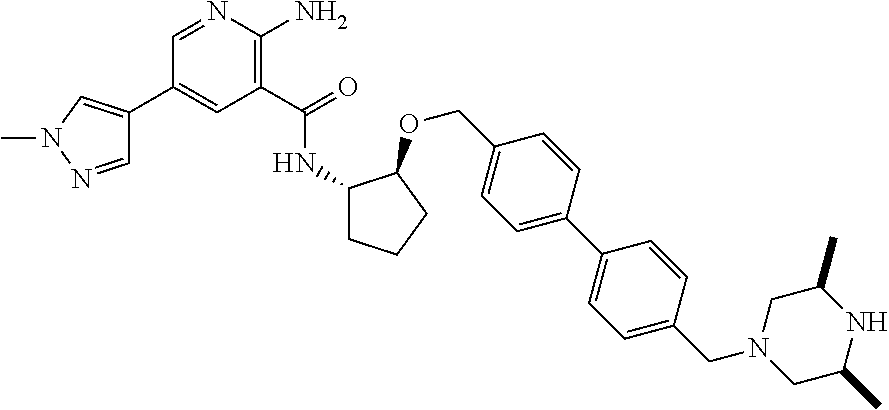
C1(C(=O)NC2CCCC2OCC2=CC=C(C3=CC=C(CN4CC(C)NC(C)C4)C=C3)C=C2)=C(N)N=CC(C2=CN(C)N=C2)=C1
